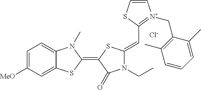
C1=C([MeO])C=C2C(=C1)N(C)C(=C1C(=O)N(CC)C(=CC3=[N+](CC4=C(C)C=CC=C4C)C=CS3)S1)S2.[Cl-]
